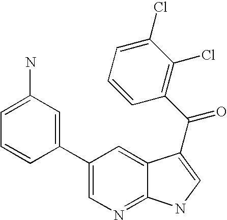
C1(C2=CC(N)=CC=C2)=CN=C2C(=C1)C(C(=O)C1=C(Cl)C(Cl)=CC=C1)=CN2
